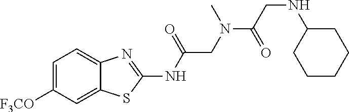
C1=C([F3CO])C=C2C(=C1)N=C(NC(CN(C(CNC1CCCCC1)=O)C)=O)S2
